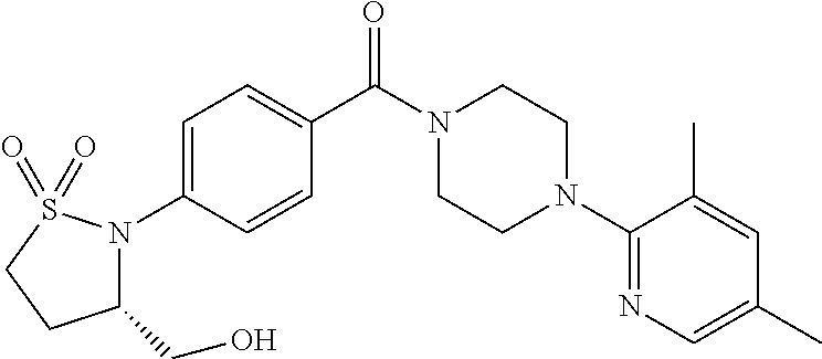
C1=C(N2C(CO)CCS2(=O)=O)C=CC(C(N2CCN(C3=NC=C(C)C=C3C)CC2)=O)=C1
